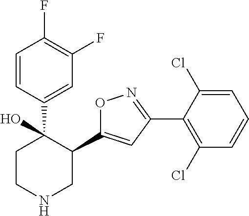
C1(C2=CC(C3=C(Cl)C=CC=C3Cl)=NO2)C(C2=CC(F)=C(F)C=C2)(O)CCNC1
